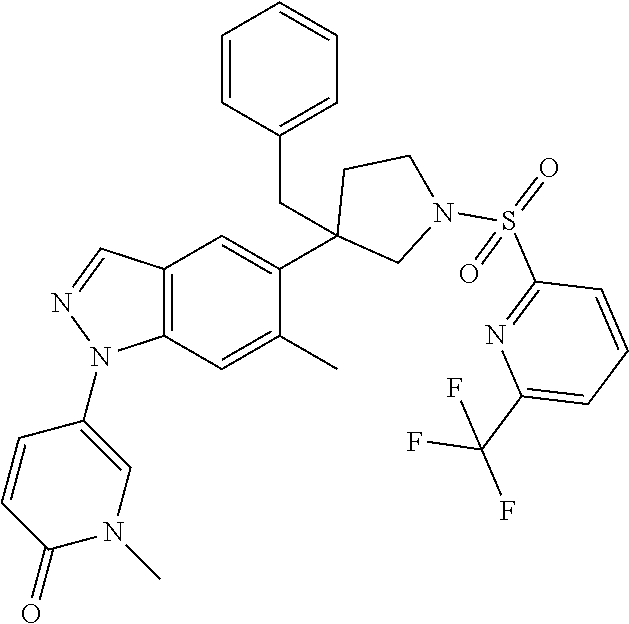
C1(C2=CC3=C(C=C2C)N(C2=CN(C)C(=O)C=C2)N=C3)(CC2=CC=CC=C2)CN(S(=O)(C2=NC(C(F)(F)F)=CC=C2)=O)CC1
